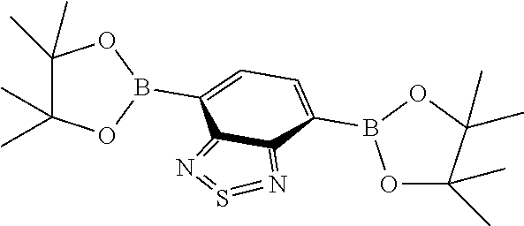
C1(B2OC(C)(C)C(C)(C)O2)=CC=C(B2OC(C)(C)C(C)(C)O2)C2=N=S=N=C12
